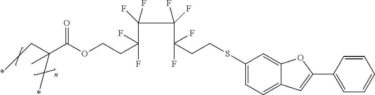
C1(SCCC(C(C(C(CCOC(C(C*)(C)*)=O)(F)F)(F)F)(F)F)(F)F)=CC=C2C(=C1)OC(C1=CC=CC=C1)=C2
